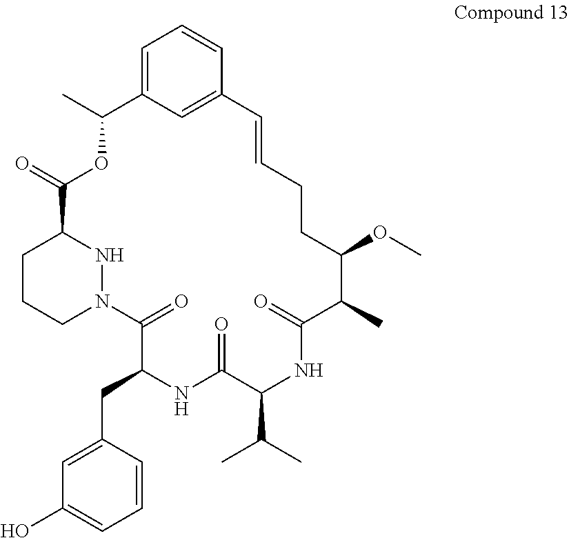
C1CCN2NC1C(=O)OC(C)C1=CC=CC(=C1)C=CCCC(OC)C(C)C(=O)NC(C(C)C)C(=O)NC(CC1=CC(O)=CC=C1)C2=O
